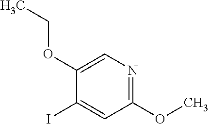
C1(OCC)=CN=C(OC)C=C1I
